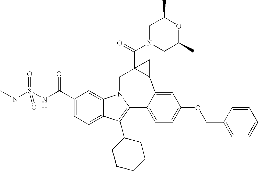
N1(C(=O)C23C(C4=CC(OCC5=CC=CC=C5)=CC=C4C4=C(C5CCCCC5)C5=CC=C(C(=O)NS(N(C)C)(=O)=O)C=C5N4C2)C3)CC(C)OC(C)C1
